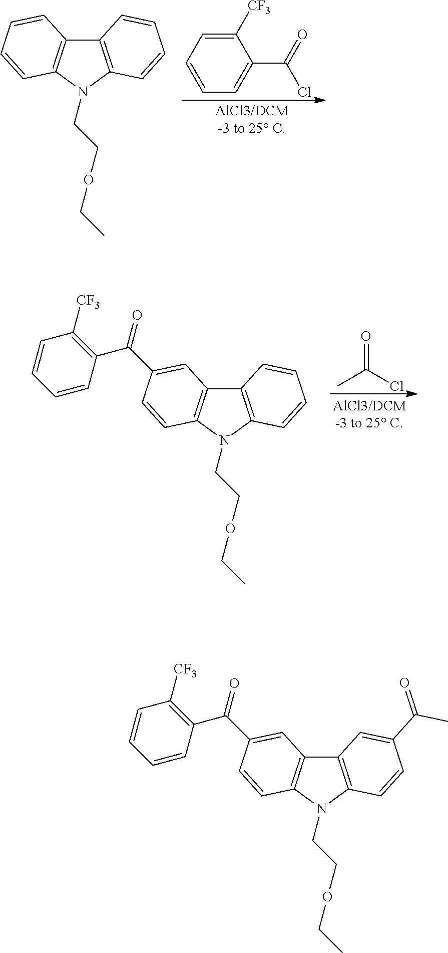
C1([CF3])=CC=CC=C1C(Cl)=O.C12=C(N(CCOCC)C3=C1C=CC=C3)C=CC=C2.C12=C(N(CCOCC)C3=C1C=C(C(C1=C([CF3])C=CC=C1)=O)C=C3)C=CC=C2.CC(Cl)=O.C12=C(N(CCOCC)C3=C1C=C(C(C1=C([CF3])C=CC=C1)=O)C=C3)C=CC(C(C)=O)=C2
